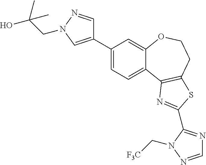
C1(C2=CN(CC(O)(C)C)N=C2)=CC=C2C(=C1)OCCC1=C2N=C(C2=NC=NN2C[F3C])S1
